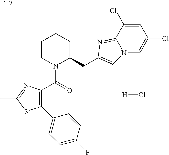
C1=C(F)C=CC(C2=C(C(=O)N3C(CC4=CN5C=C(Cl)C=C(Cl)C5=N4)CCCC3)N=C(C)S2)=C1.[H]Cl
